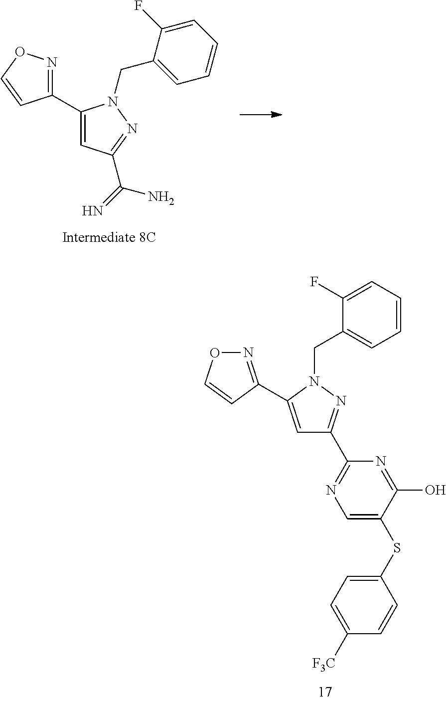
N1=C(C2=CC(C3=NC=C(SC4=CC=C([F3C])C=C4)C(O)=N3)=NN2CC2=CC=CC=C2F)C=CO1.C1(C2=NOC=C2)=CC(C(=N)N)=NN1CC1=CC=CC=C1F
